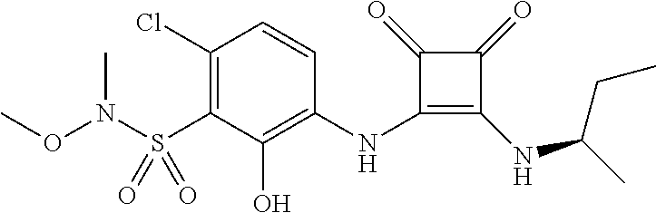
C1(Cl)=C(S(N(C)OC)(=O)=O)C(O)=C(NC2=C(NC(C)CC)C(=O)C2=O)C=C1
